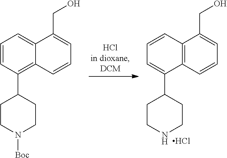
N1([Boc])CCC(C2=C3C(=CC=C2)C(CO)=CC=C3)CC1.N1CCC(C2=CC=CC3=C2C=CC=C3CO)CC1.Cl
